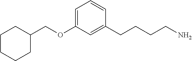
C(OC1=CC=CC(CCCCN)=C1)C1CCCCC1
